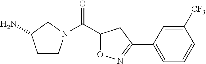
C(C1ON=C(C2=CC=CC([CF3])=C2)C1)(=O)N1CCC(N)C1
